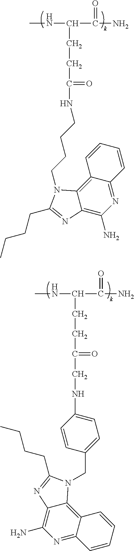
N(C(C(N)=O)CCC(NCCCCN1C2=C3C(=NC(N)=C2N=C1CCCC)C=CC=C3)=O)C.N(C(C(N)=O)CCC(CNC1=CC=C(CN2C3=C4C(=NC(N)=C3N=C2CCCC)C=CC=C4)C=C1)=O)C
